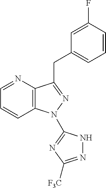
C1=NC2=C(C=C1)N(C1=NC([F3C])=NN1)N=C2CC1=CC=CC(F)=C1
